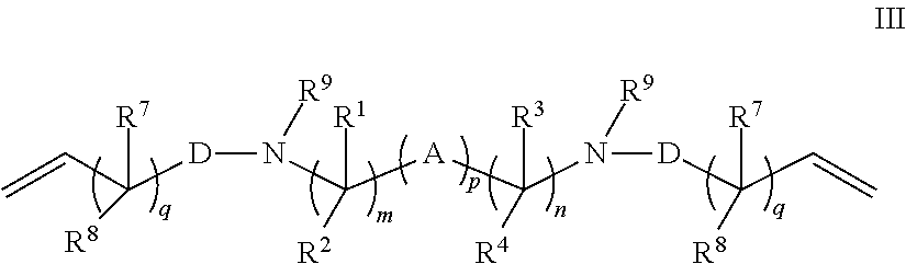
C=CC([D]N(C([A]C(N([D]C(C=C)([R7])[R8])[R9])([R3])[R4])([R1])[R2])[R9])([R7])[R8]
